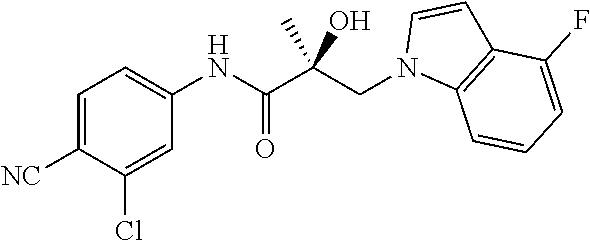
C1=C([NC])C(Cl)=CC(NC(C(CN2C3=C(C=C2)C(F)=CC=C3)(O)C)=O)=C1
